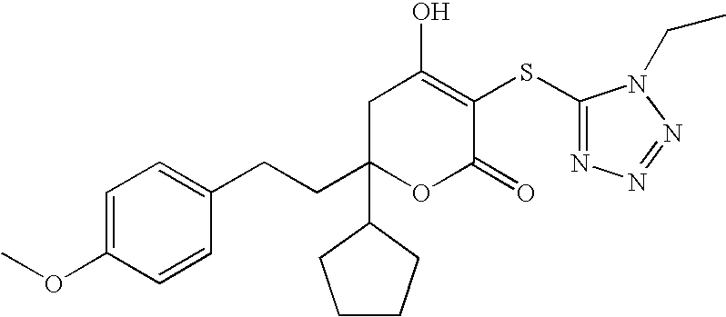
C1=C(OC)C=CC(CCC2(C3CCCC3)OC(=O)C(SC3=NN=NN3CC)=C(O)C2)=C1
